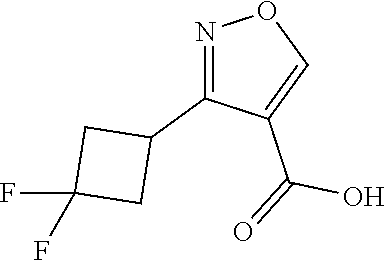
N1=C(C2CC(F)(F)C2)C(C(=O)O)=CO1
